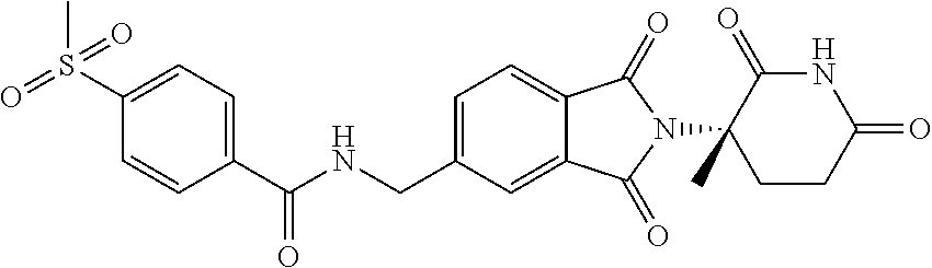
C(NCC1=CC=C2C(=C1)C(=O)N(C1(C)CCC(=O)NC1=O)C2=O)(=O)C1=CC=C(S(C)(=O)=O)C=C1
